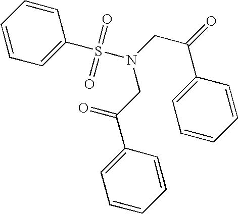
C1=CC=CC(S(N(CC(=O)C2=CC=CC=C2)CC(=O)C2=CC=CC=C2)(=O)=O)=C1
